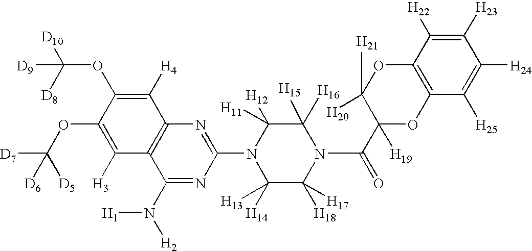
C1([H23])=C([H22])C2=C(C([H25])=C1[H24])OC(C(N1C([H15])([H16])C([H11])([H12])N(C3=NC4=C(C(N([H2])[H1])=N3)C([H3])=C(OC([D7])([D5])[D6])C(OC([D10])([D8])[D9])=C4[H4])C([H14])([H13])C1([H18])[H17])=O)([H19])C([H20])([H21])O2
